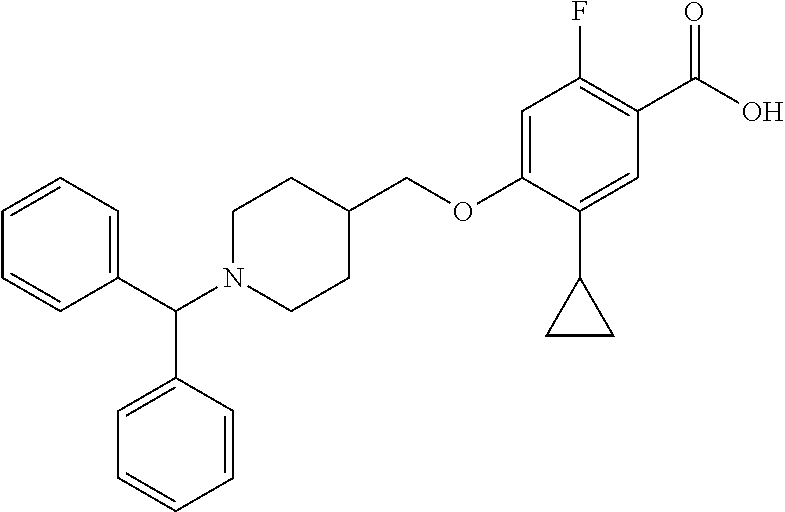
C1(F)=C(C(O)=O)C=C(C2CC2)C(OCC2CCN(C(C3=CC=CC=C3)C3=CC=CC=C3)CC2)=C1
